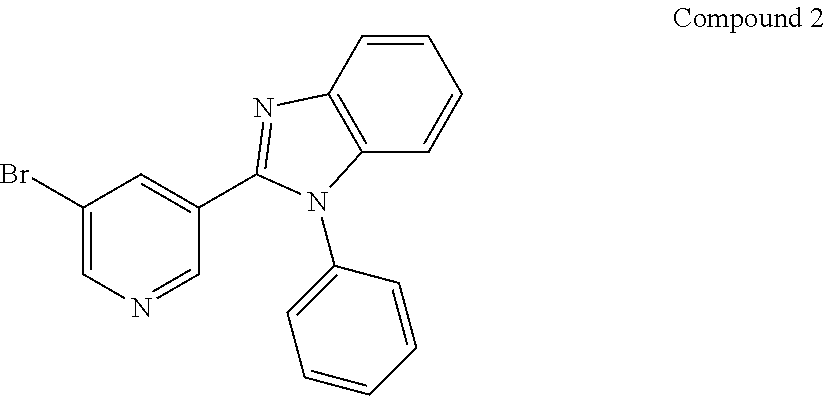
C1(Br)=CN=CC(C2=NC3=C(C=CC=C3)N2C2=CC=CC=C2)=C1
